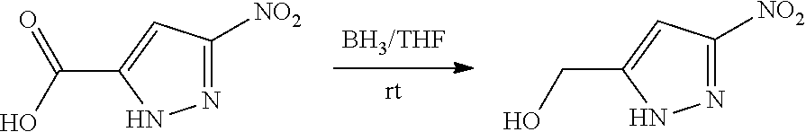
N1=C([NO2])C=C(C(O)=O)N1.N1=C([NO2])C=C(CO)N1
